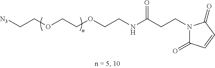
[N3]CCOCCOCCNC(CCN1C(=O)C=CC1=O)=O
